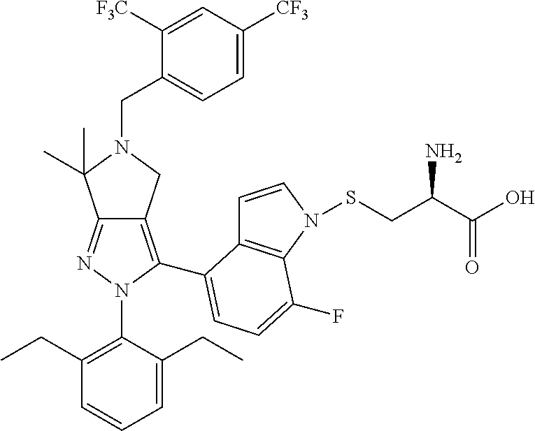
C12=NN(C3=C(CC)C=CC=C3CC)C(C3=CC=C(F)C4=C3C=CN4SCC(C(O)=O)N)=C1CN(CC1=CC=C([CF3])C=C1[F3C])C2(C)C
